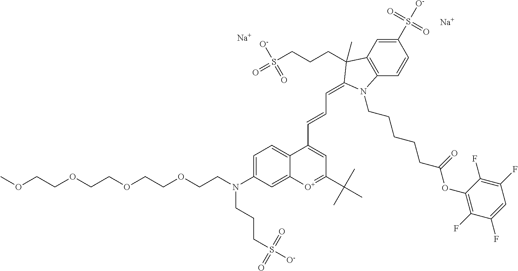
[Na].[Na].C1=C(N(CCOCCOCCOCCOC)CCCS([O-])(=O)=O)C=C2C(=C1)C(C=CC=C1C(C)(CCCS(=O)(=O)[O-])C3=C(C=CC(S([O-])(=O)=O)=C3)N1CCCCCC(OC1=C(F)C(F)=CC(F)=C1F)=O)=CC(C(C)(C)C)=[O+]2
